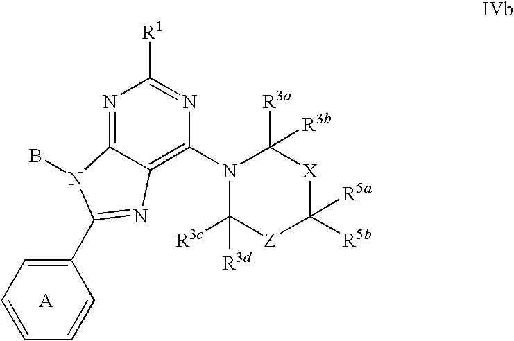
N1=C2C(=C(N3C([R3d])([R3c])[Z]C([R5a])([R5b])[X]C3([R3a])[R3b])N=C1[R1])N=C(C1=CC=CC=C1)N2B
